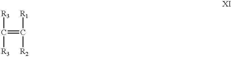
C(=C([R1])[R2])([R3])[R3]
